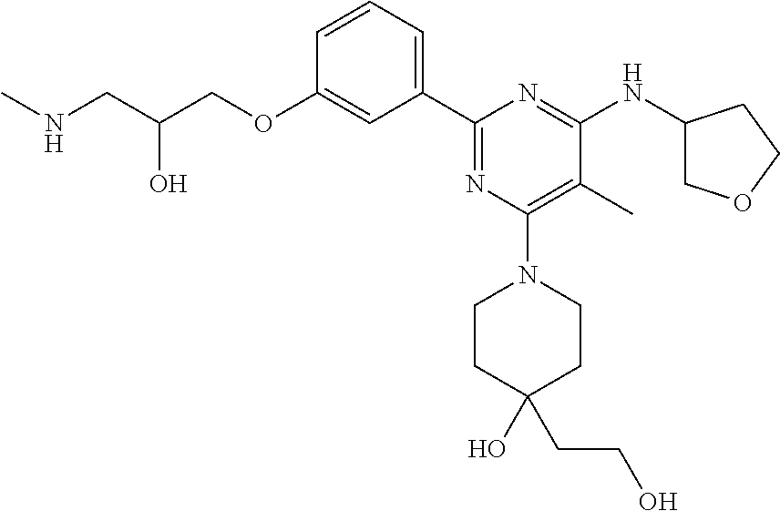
C1=CC=C(C2=NC(N3CCC(O)(CCO)CC3)=C(C)C(NC3COCC3)=N2)C=C1OCC(CNC)O
